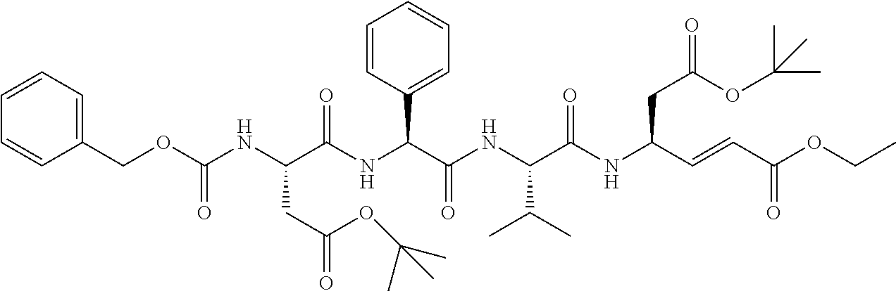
C(C(C=CC(OCC)=O)NC(C(NC(C(NC(C(NC(OCC1=CC=CC=C1)=O)CC(=O)OC(C)(C)C)=O)C1=CC=CC=C1)=O)C(C)C)=O)C(OC(C)(C)C)=O
